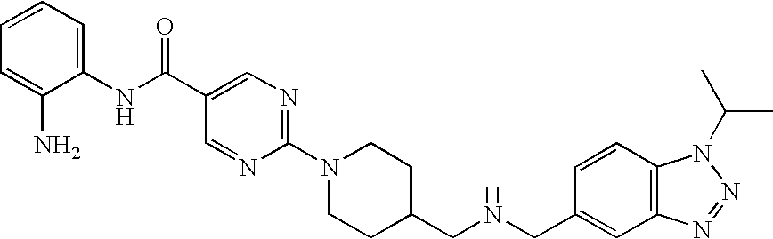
C1(NC(=O)C2=CN=C(N3CCC(CNCC4=CC5=C(C=C4)N(C(C)C)N=N5)CC3)N=C2)=CC=CC=C1N
